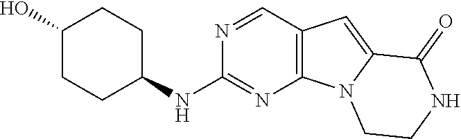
OC1CCC(NC2=NC3=C(C=N2)C=C2N3CCNC2=O)CC1
